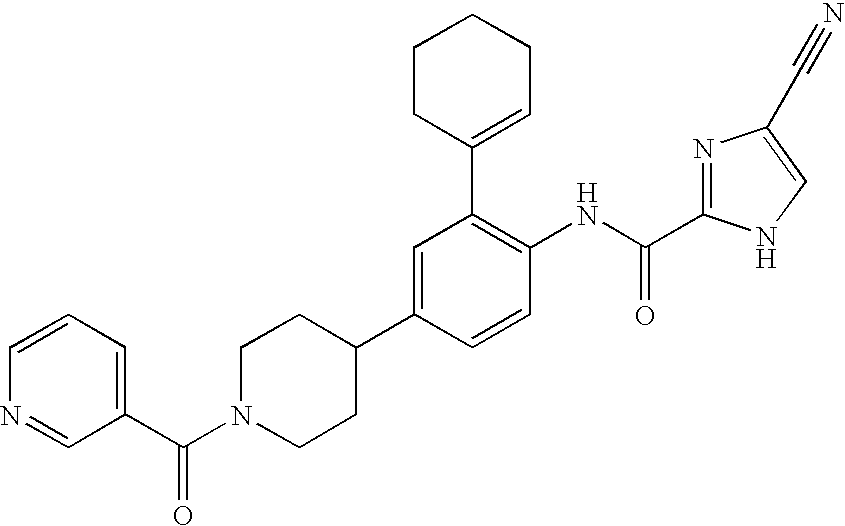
C1=C(C2CCN(C(C3=CC=CN=C3)=O)CC2)C=CC(NC(C2=NC(C#N)=CN2)=O)=C1C1=CCCCC1
